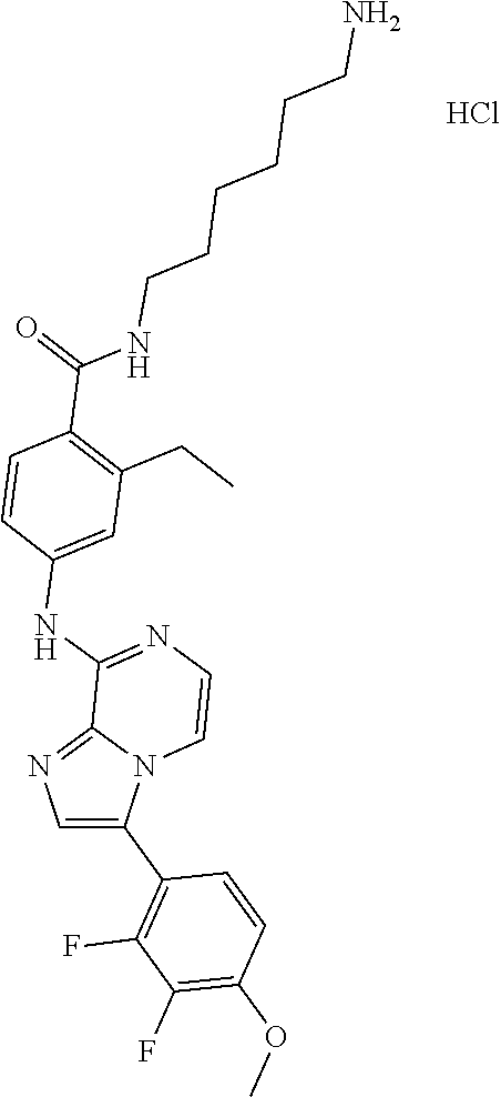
Cl.C1=C(C2=C(F)C(F)=C(OC)C=C2)N2C(=N1)C(NC1=CC(CC)=C(C(NCCCCCCN)=O)C=C1)=NC=C2
